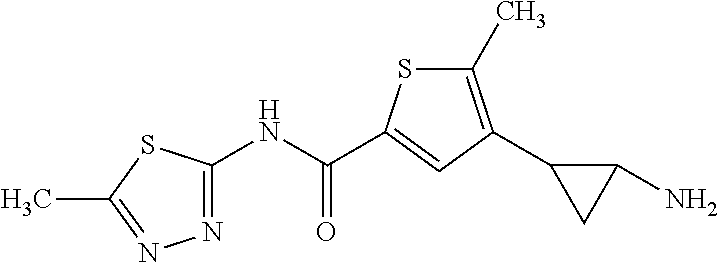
N1=C(NC(=O)C2=CC(C3CC3N)=C(C)S2)SC(C)=N1
